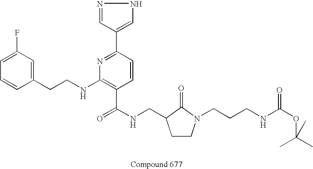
C1=CC(CCNC2=C(C(NCC3CCN(CCCNC(OC(C)(C)C)=O)C3=O)=O)C=CC(C3=CNN=C3)=N2)=CC(F)=C1
